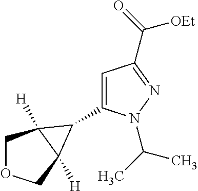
C1OCC2([H])C1([H])C2C1=CC(C([OEt])=O)=NN1C(C)C
